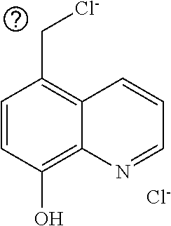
C1=CC(O)=C2C(=C1C[Cl-])C=CC=N2.[Cl-]
